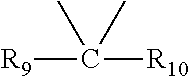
[R9]C([R10])(C)C
